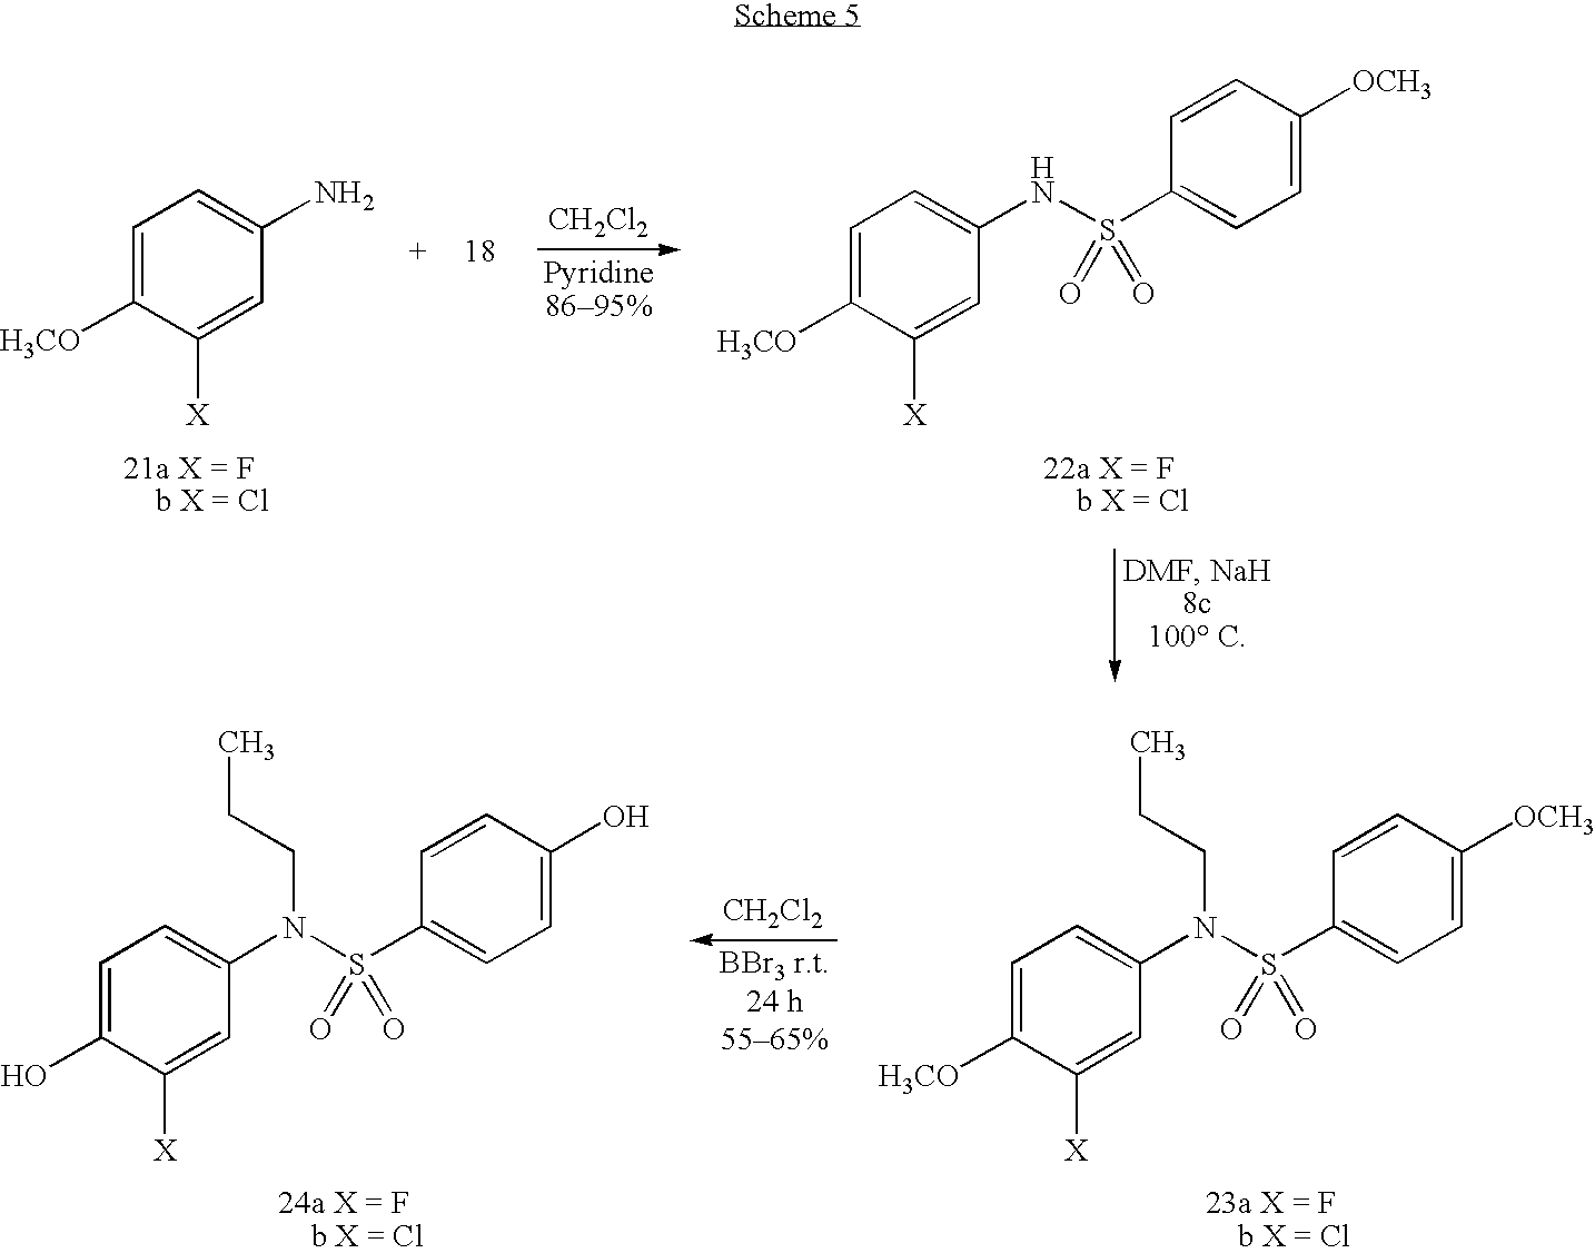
C1=C([H3CO])C([X])=CC(NS(C2=CC=C([OCH3])C=C2)(=O)=O)=C1.C1=C([H3CO])C([X])=CC(N)=C1.[CH2Cl2].C1=C([H3CO])C([X])=CC(N(S(C2=CC=C([OCH3])C=C2)(=O)=O)CCC)=C1.C1=C(O)C([X])=CC(N(S(C2=CC=C(O)C=C2)(=O)=O)CCC)=C1.[CH2Cl2]
